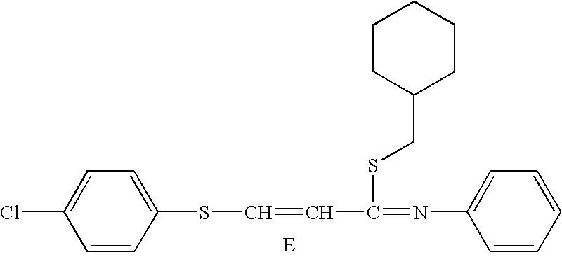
C1=CC(SC=CC(=NC2=CC=CC=C2)SCC2CCCCC2)=CC=C1Cl
